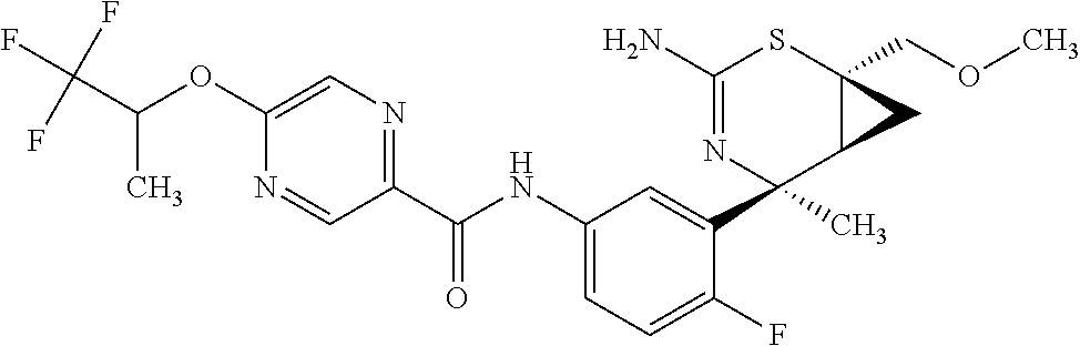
C1(N)=NC(C2=CC(NC(C3=NC=C(OC(C(F)(F)F)C)N=C3)=O)=CC=C2F)(C)C2C(COC)(S1)C2
